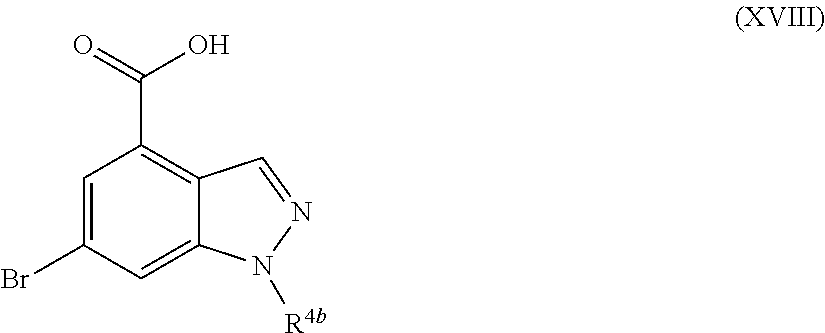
C1=C(Br)C=C2C(=C1C(=O)O)C=NN2[R4b]
